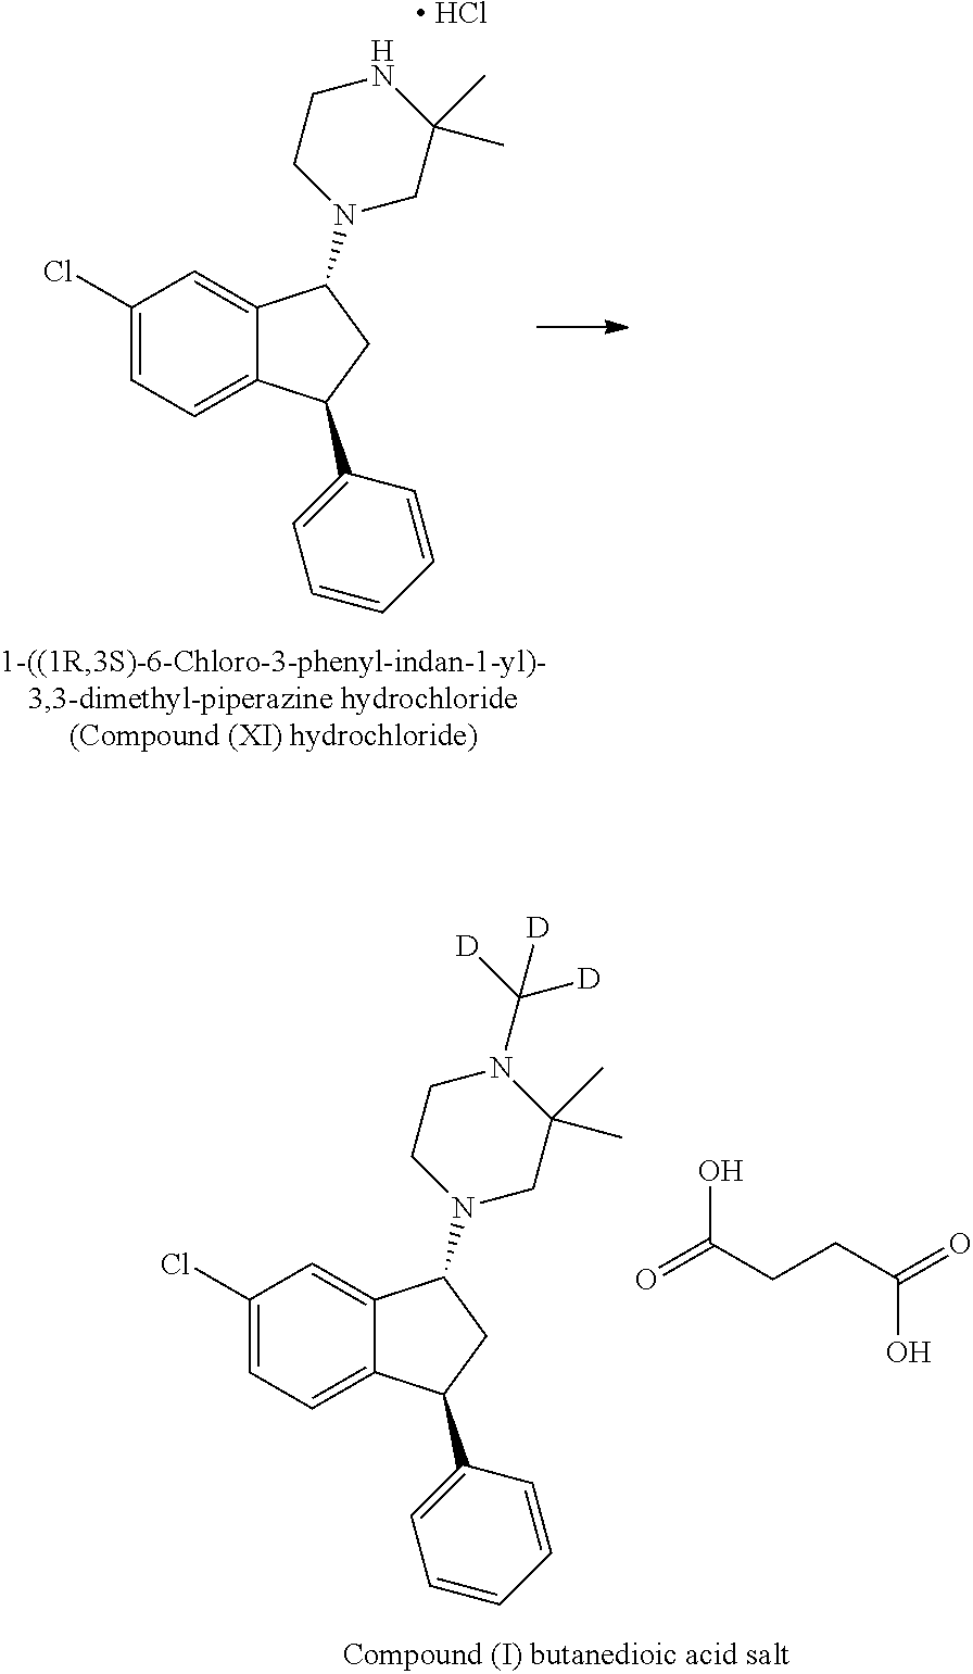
C1(Cl)=CC=C2C(=C1)C(N1CC(C)(C)NCC1)CC2C1=CC=CC=C1.[ HCl].C1(Cl)=CC=C2C(=C1)C(N1CC(C)(C)N(C([D])([D])[D])CC1)CC2C1=CC=CC=C1.O=C(O)CCC(=O)O
